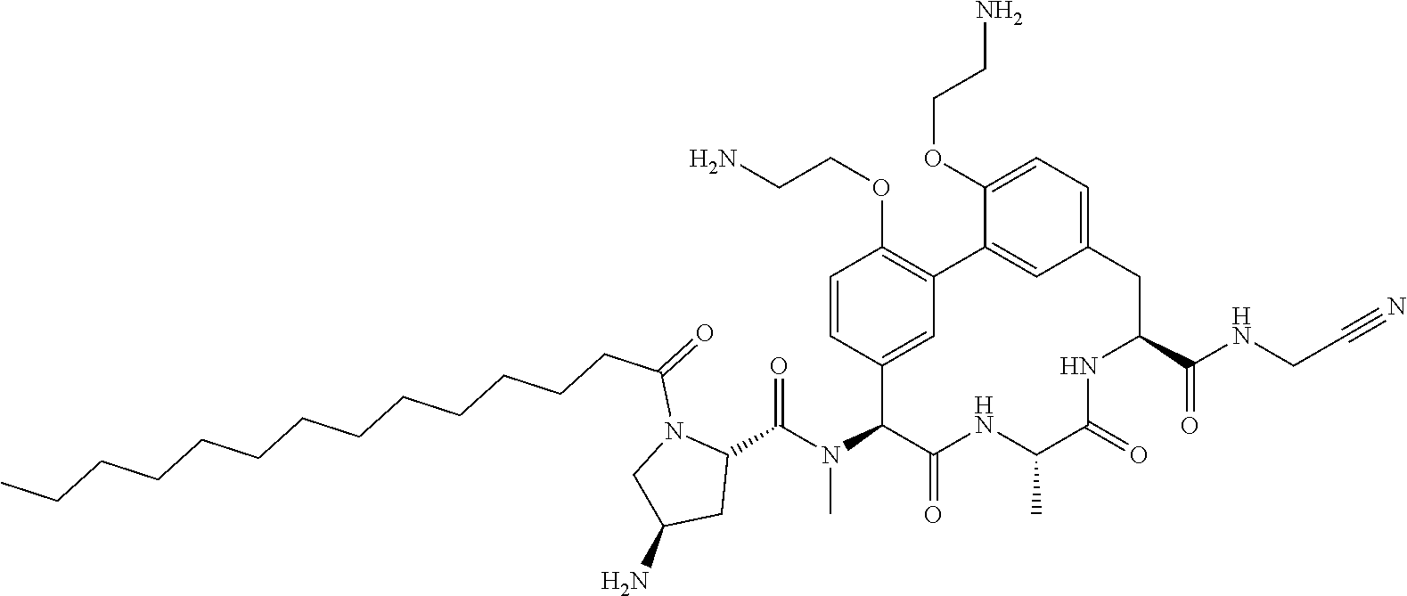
C1(C(N(C2C(=O)NC(C)C(=O)NC(C(NCC#N)=O)CC3=CC=C(OCCN)C(=C3)C3=C(OCCN)C=CC2=C3)C)=O)N(C(=O)CCCCCCCCCCCCC)CC(N)C1
